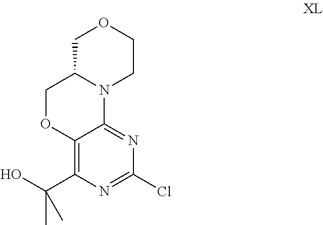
C1C2N(CCO1)C1=NC(Cl)=NC(C(O)(C)C)=C1OC2
